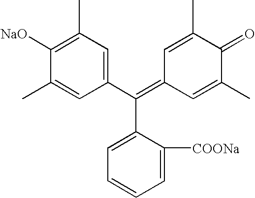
C(C1=CC=CC=C1[COONa])(C1=CC(C)=C([NaO])C(C)=C1)=C1C=C(C)C(=O)C(C)=C1
